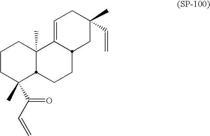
C1CC(C(C=C)=O)(C)C2C(C)(C1)C1=CCC(C)(C=C)CC1CC2
